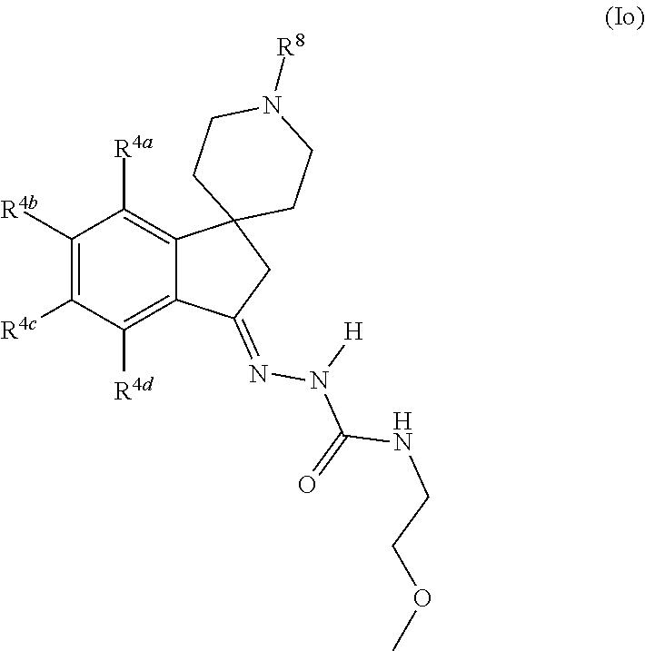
C1([R4b])=C([R4c])C([R4d])=C2C(=C1[R4a])C1(CC2=NN([H])C(NCCOC)=O)CCN([R8])CC1
